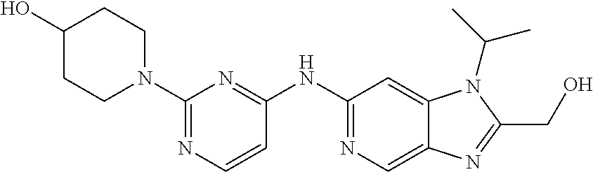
C1(N2CCC(O)CC2)=NC=CC(NC2=NC=C3C(=C2)N(C(C)C)C(CO)=N3)=N1
